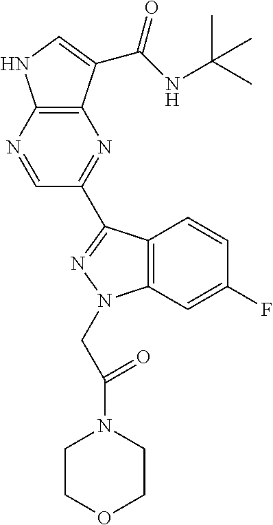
C12=C(C(C(NC(C)(C)C)=O)=CN1)N=C(C1=NN(CC(N3CCOCC3)=O)C3=C1C=CC(F)=C3)C=N2
